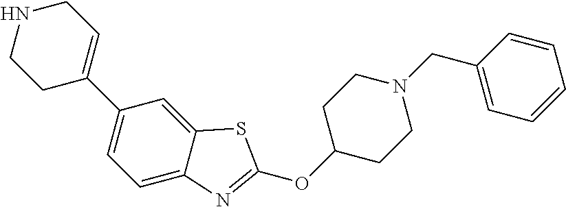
C1=C2C(=CC(C3=CCNCC3)=C1)SC(OC1CCN(CC3=CC=CC=C3)CC1)=N2
